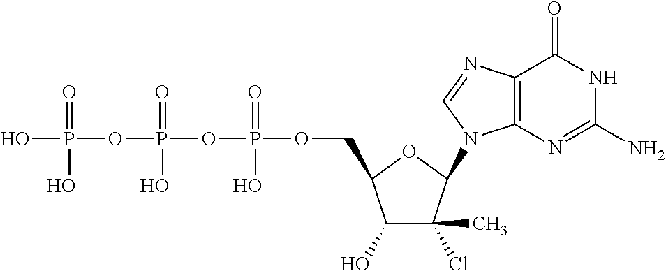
OP(=O)(OP(=O)(O)OP(=O)(O)OCC1C(O)C(Cl)(C)C(N2C3=C(N=C2)C(=O)NC(N)=N3)O1)O
